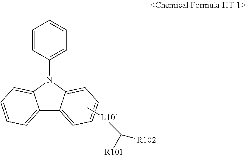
C12=CC=CC=C1N(C1=CC=CC=C1)C1=CC=CC=C21.C[L101]C([R102])[R101]
